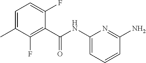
C(NC1=CC=CC(N)=N1)(=O)C1=C(F)C(C)=CC=C1F
